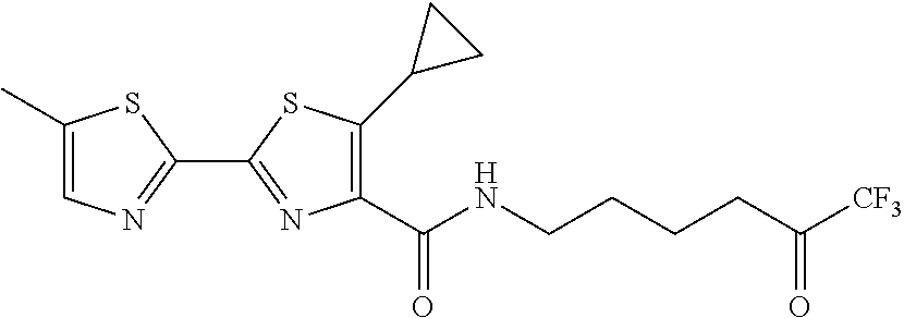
C1(C)=CN=C(C2=NC(C(NCCCCC([CF3])=O)=O)=C(C3CC3)S2)S1
